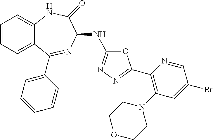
C1=CC=C2C(=C1)NC(=O)C(NC1=NN=C(C3=C(N4CCOCC4)C=C(Br)C=N3)O1)N=C2C1=CC=CC=C1
